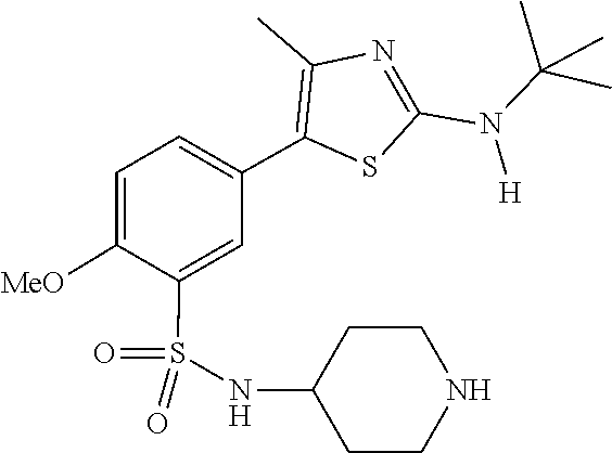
CC(N(C1=NC(C)=C(C2=CC=C([MeO])C(S(=O)(=O)NC3CCNCC3)=C2)S1)[H])(C)C
